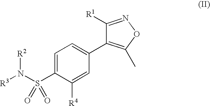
[R3]N(S(C1=CC=C(C2=C(C)ON=C2[R1])C=C1[R4])(=O)=O)[R2]
